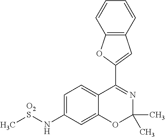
C1(C2=NC(C)(C)OC3=CC(N[O2S]C)=CC=C23)=CC2=C(O1)C=CC=C2
